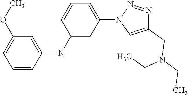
C1=CC(NC2=CC(N3C=C(CN(CC)CC)N=N3)=CC=C2)=CC(OC)=C1
